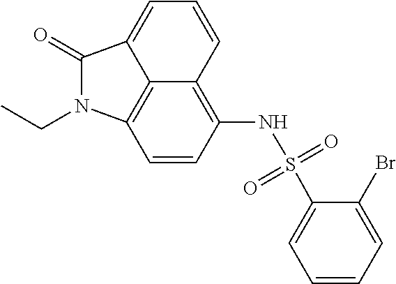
C12=C3C=CC(NS(C4=CC=CC=C4Br)(=O)=O)=C1C=CC=C2C(=O)N3CC
